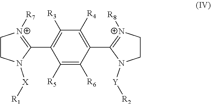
N1([X][R1])C(C2=C([R3])C([R4])=C(C3=[N+]([R8])CCN3[Y][R2])C([R6])=C2[R5])=[N+]([R7])CC1
